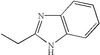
C12=C(NC(CC)=N1)C=CC=C2
